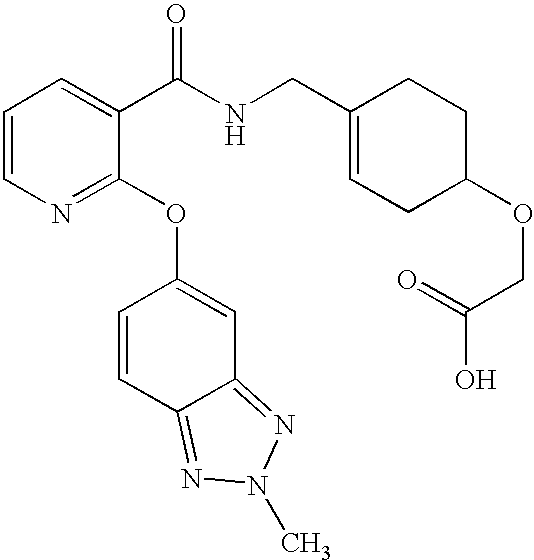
C1=CN=C(OC2=CC3=NN(C)N=C3C=C2)C(C(NCC2=CCC(OCC(=O)O)CC2)=O)=C1
